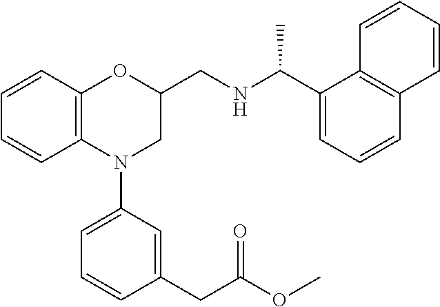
C1=CC2=C(C=C1)N(C1=CC=CC(CC(OC)=O)=C1)CC(CNC(C1=CC=CC3=C1C=CC=C3)C)O2
